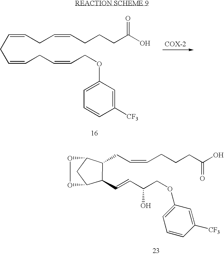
C(=CCC=CCCCC(O)=O)CC=CCC=CCOC1=CC=CC([CF3])=C1.C(C=CCCCC(O)=O)C1C2CC(C1C=CC(COC1=CC=CC([CF3])=C1)O)OO2
